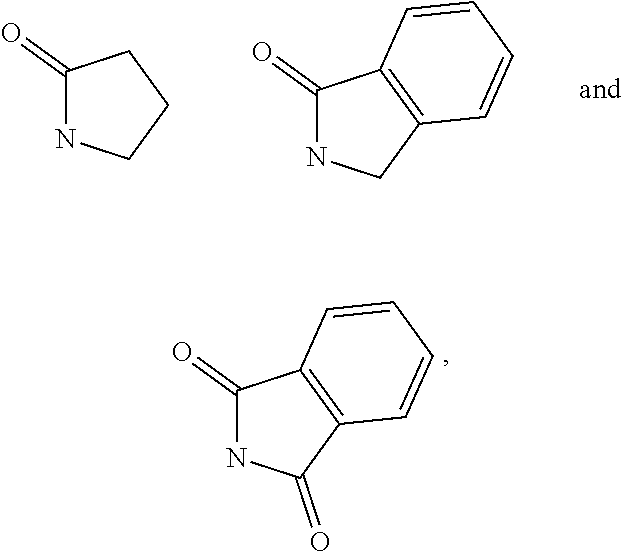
C1(=O)NCCC1.C1(=O)NCC2=C1C=CC=C2.C1(=O)NC(=O)C2=C1C=CC=C2
